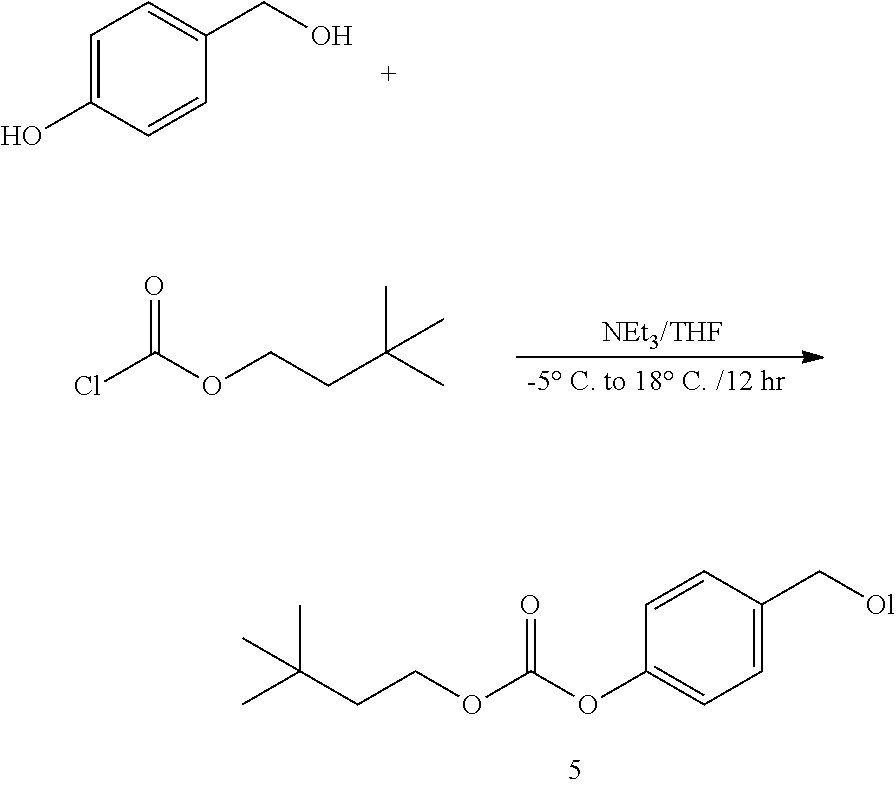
C(CCOC(=O)OC1=CC=C(C[Ol])C=C1)(C)(C)C.C1=C(O)C=CC(CO)=C1.ClC(OCCC(C)(C)C)=O
